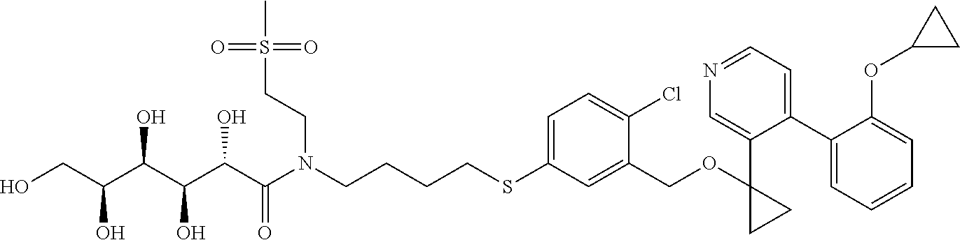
OCC(C(C(C(C(N(CCCCSC1=CC=C(Cl)C(COC2(C3=CN=CC=C3C3=CC=CC=C3OC3CC3)CC2)=C1)CCS(C)(=O)=O)=O)O)O)O)O
